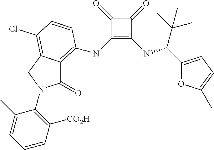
C1(NC2=C3C(=O)N(C4=C([CO2H])C=CC=C4C)CC3=C(Cl)C=C2)=C(NC(C(C)(C)C)C2=CC=C(C)O2)C(=O)C1=O
